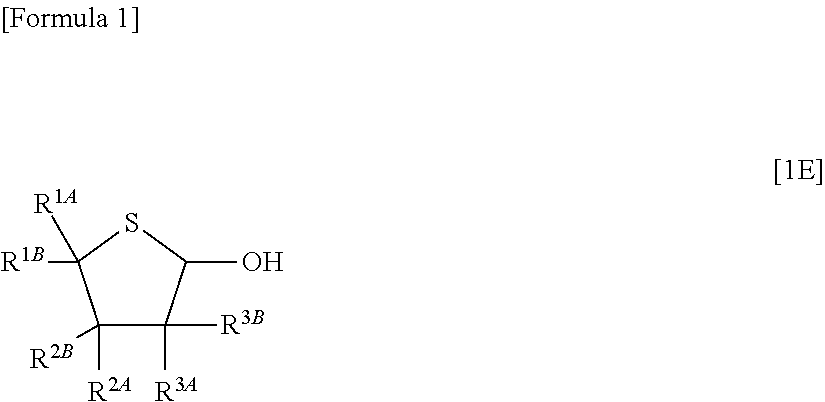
C1([R2A])([R2B])C([R3B])([R3A])C(O)SC1([R1B])[R1A]
